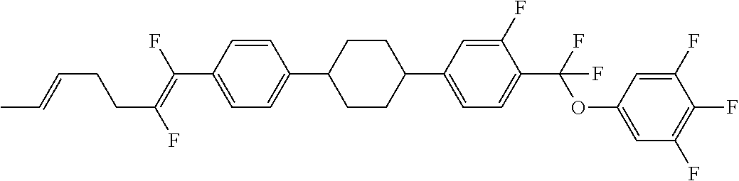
C1=CC(C2CCC(C3=CC=C(C(OC4=CC(F)=C(F)C(F)=C4)(F)F)C(F)=C3)CC2)=CC=C1C(=C(F)CCC=CC)F
